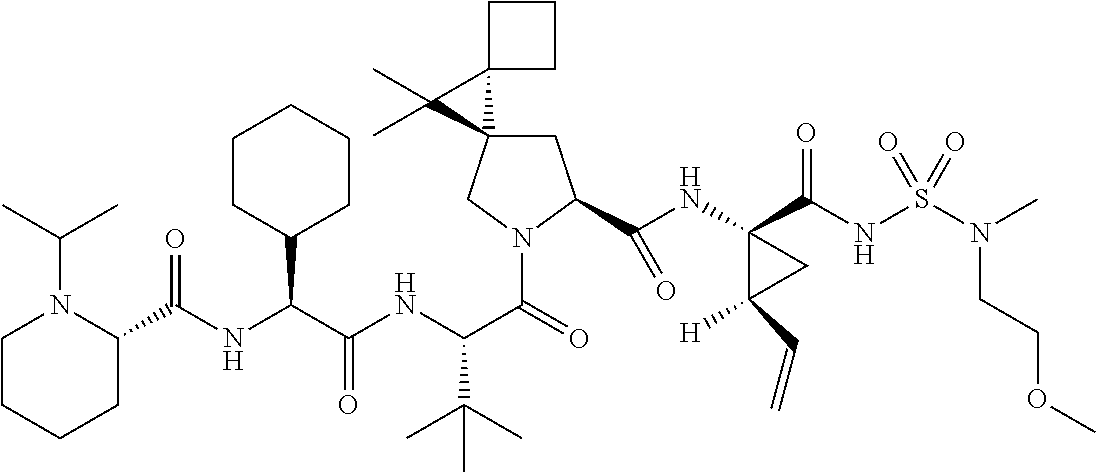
C1C2(CN(C(=O)C(NC(C(NC(C3N(C(C)C)CCCC3)=O)C3CCCCC3)=O)C(C)(C)C)C1C(NC1(C(NS(N(C)CCOC)(=O)=O)=O)C([H])(C=C)C1)=O)C1(C2(C)C)CCC1
